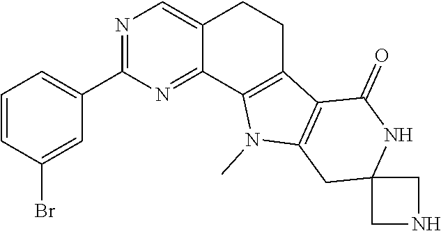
C1=CC(Br)=CC(C2=NC=C3C(=N2)C2=C(CC3)C3=C(N2C)CC2(NC3=O)CNC2)=C1
